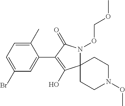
C12(N(OCOC)C(=O)C(C3=CC(Br)=CC=C3C)=C1O)CCN(OC)CC2
